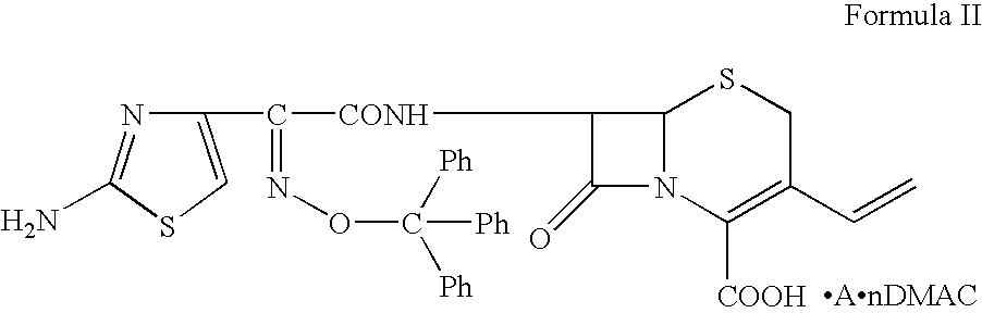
C12N(C([COOH])=C(C=C)CS1)C(=O)C2[CONH]C(C1=CSC(N)=N1)=NOC([Ph])([Ph])[Ph]
